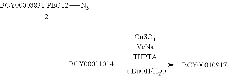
[BCY00008831-PEG12][N3]
